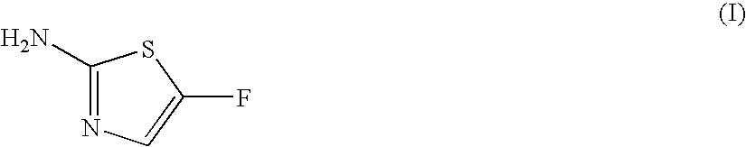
C1(N)=NC=C(F)S1
